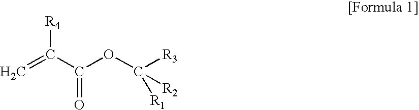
[R4]C(C(OC([R3])([R2])[R1])=O)=C
